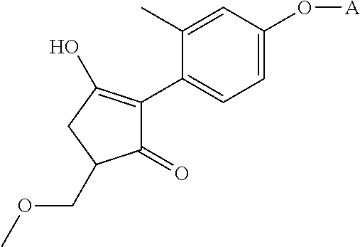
C1(C)=CC(O[A])=CC=C1C1=C(O)CC(COC)C1=O
